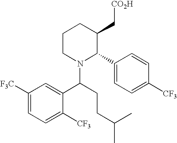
C1([F3C])=CC=C([CF3])C(C(N2C(C3=CC=C([CF3])C=C3)C(C[CO2H])CCC2)CCC(C)C)=C1
